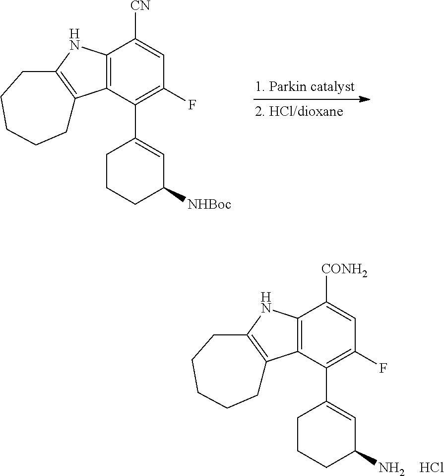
C12=C(C(C3=CC([NHBoc])CCC3)=C(F)C=C1[CN])C1=C(N2)CCCCC1.C12=C(C(C3=CC(N)CCC3)=C(F)C=C1[CONH2])C1=C(N2)CCCCC1.Cl
